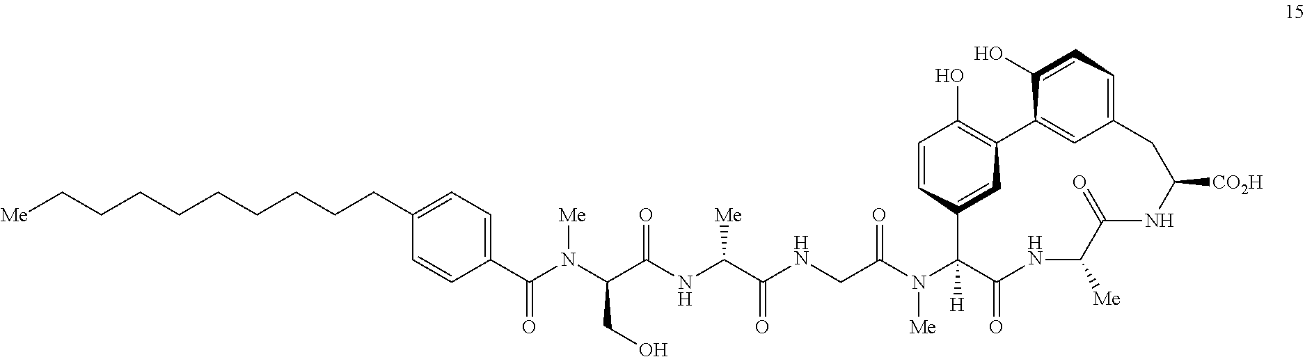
C(N(C(C(NC(C(NCC(N(C1([H])C(=O)NC([Me])C(=O)NC([CO2H])CC2=CC=C(O)C(=C2)C2=C(O)C=CC1=C2)[Me])=O)=O)[Me])=O)CO)[Me])(=O)C1=CC=C(CCCCCCCCC[Me])C=C1
